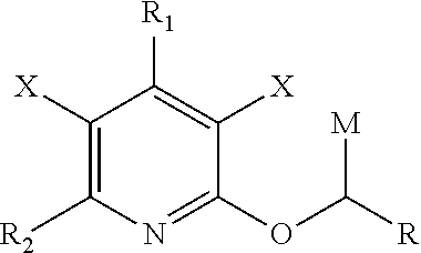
C1([X])=C([R2])N=C(OC([M])[R])C([X])=C1[R1]
